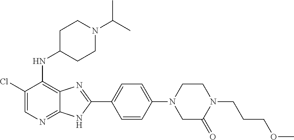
C1(Cl)=CN=C2C(=C1NC1CCN(C(C)C)CC1)N=C(C1=CC=C(N3CCN(CCCOC)C(=O)C3)C=C1)N2
